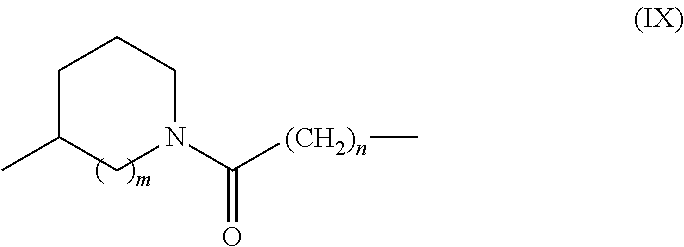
C1C(C)CN(C([(CH2)n]C)=O)CC1
